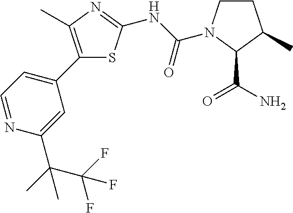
C1CN(C(NC2=NC(C)=C(C3=CC=NC(C(C)(C(F)(F)F)C)=C3)S2)=O)C(C(=O)N)C1C
